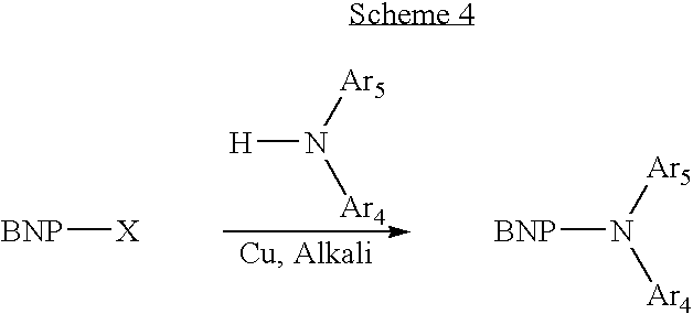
[H]N([Ar5])[Ar4].[BNP][X].[BNP]N([Ar5])[Ar4]
